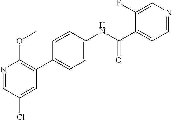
N1=CC(Cl)=CC(C2=CC=C(NC(C3=CC=NC=C3F)=O)C=C2)=C1OC
